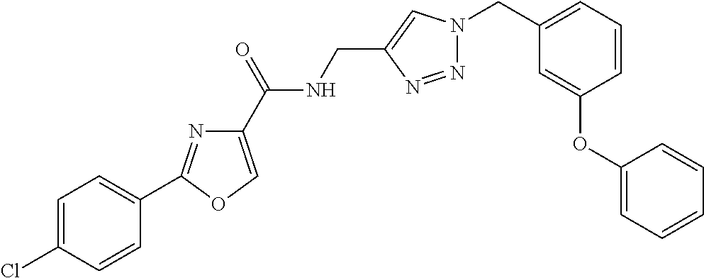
ClC1=CC=C(C2=NC(C(NCC3=CN(CC4=CC=CC(OC5=CC=CC=C5)=C4)N=N3)=O)=CO2)C=C1
